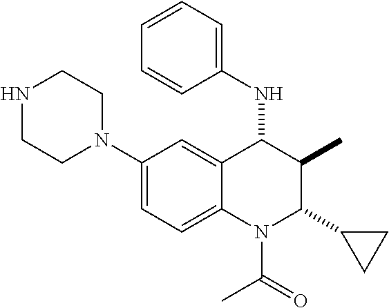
C1(N2CCNCC2)=CC=C2C(=C1)C(NC1=CC=CC=C1)C(C)C(C1CC1)N2C(C)=O
